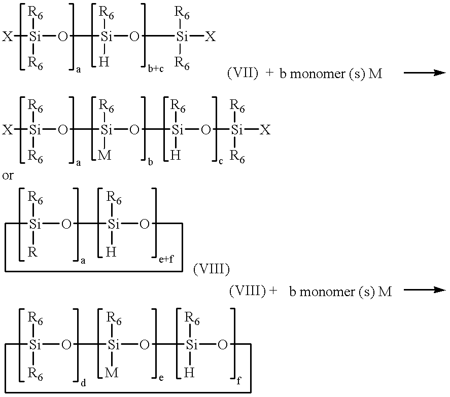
[X][Si](O[Si](O[Si]([X])([R6])[R6])([R6])[H])([R6])[R6].[X][Si](O[Si](O[Si](O[Si]([R6])([R6])[X])([H])[R6])([R6])[M])([R6])[R6].[b monomer (s) M].[Si]1([R])([R6])O[Si]([R6])([H])OCCCC1.[b monomer (s) M].[Si]1([R6])([R6])O[Si]([R6])([M])O[Si]([H])([R6])OCCCC1
